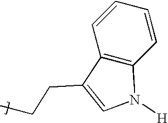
C1=CC2=C(C=C1)N([H])C=C2CCC
